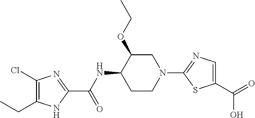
C1CN(C2=NC=C(C(O)=O)S2)CC(OCC)C1NC(C1=NC(Cl)=C(CC)N1)=O
